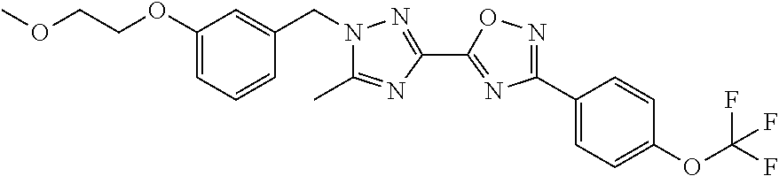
C(OC1=CC=CC(CN2C(C)=NC(C3=NC(C4=CC=C(OC(F)(F)F)C=C4)=NO3)=N2)=C1)COC
